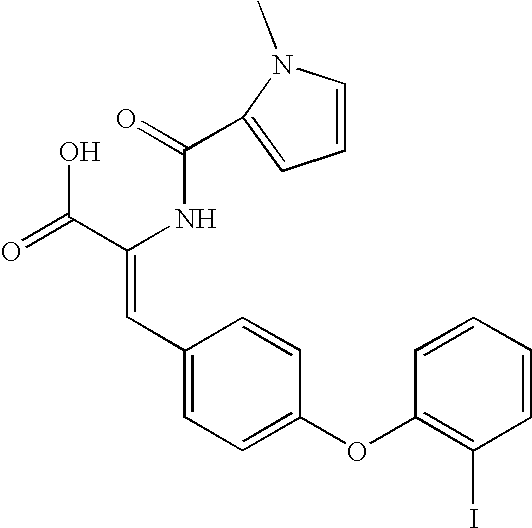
C(=O)(NC(C(=O)O)=CC1=CC=C(OC2=C(I)C=CC=C2)C=C1)C1=CC=CN1C
